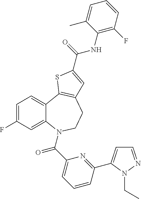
C12=CC=C(F)C=C1N(C(=O)C1=CC=CC(C3=CC=NN3CC)=N1)CCC1=C2SC(C(NC2=C(F)C=CC=C2C)=O)=C1
